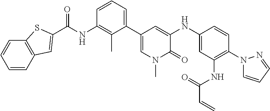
C(NC1=C(C)C(C2=CN(C)C(=O)C(NC3=CC(NC(C=C)=O)=C(N4C=CC=N4)C=C3)=C2)=CC=C1)(=O)C1=CC2=C(C=CC=C2)S1
